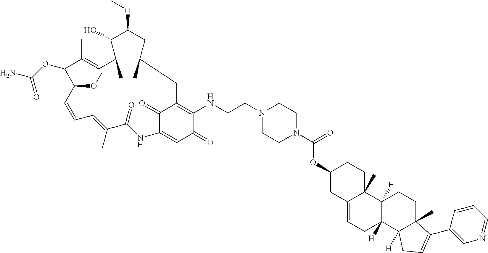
C1(=O)C2=CC(=O)C(NCCN3CCN(C(OC4CC5=CCC6([H])C([H])(C5(C)CC4)CCC4(C)C6([H])CC=C4C4=CN=CC=C4)=O)CC3)=C1CC(C)CC(OC)C(O)C(C)C=C(C)C(OC(=O)N)C(OC)C=CC=C(C)C(=O)N2
